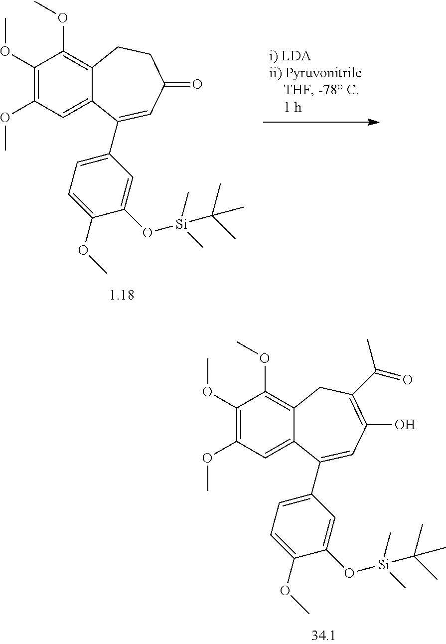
C1(OC)=C(OC)C=C2C(=C1OC)CCC(=O)C=C2C1=CC=C(OC)C(O[Si](C)(C)C(C)(C)C)=C1.C1(OC)=C(OC)C=C2C(=C1OC)CC(C(C)=O)=C(O)C=C2C1=CC=C(OC)C(O[Si](C)(C)C(C)(C)C)=C1
